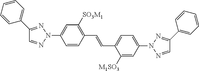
C1(C2=CC=CC=C2)=NN(C2=CC([SO3M1])=C(C=CC3=CC=C(N4N=C(C5=CC=CC=C5)C=N4)C=C3[M1SO3])C=C2)N=C1
